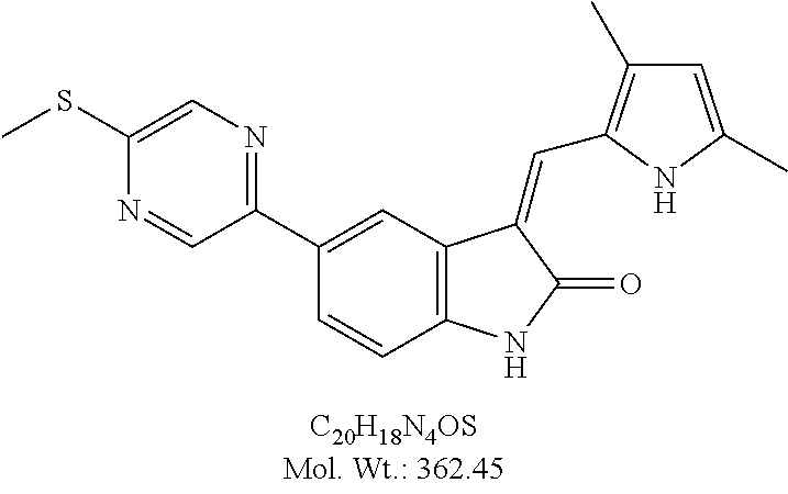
C1(C2=CC3=C(C=C2)NC(=O)C3=CC2=C(C)C=C(C)N2)=NC=C(SC)N=C1
